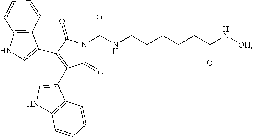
C1(C2=CNC3=C2C=CC=C3)=C(C2=CNC3=C2C=CC=C3)C(=O)N(C(NCCCCCC(N[OH])=O)=O)C1=O
